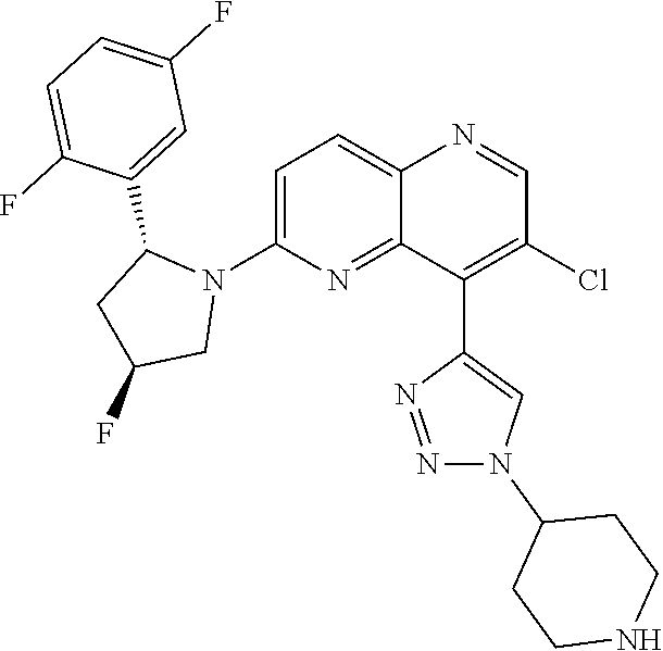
C1=C(N2C(C3=CC(F)=CC=C3F)CC(F)C2)N=C2C(=C1)N=CC(Cl)=C2C1=CN(C2CCNCC2)N=N1
